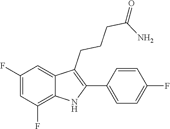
C(CCCC1=C(C2=CC=C(F)C=C2)NC2=C(F)C=C(F)C=C12)(=O)N
